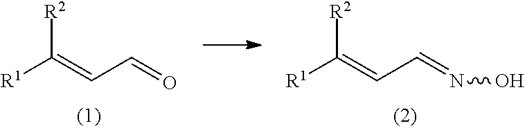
[R1]C(=CC=O)[R2].[R1]C(=CC=NO)[R2]
